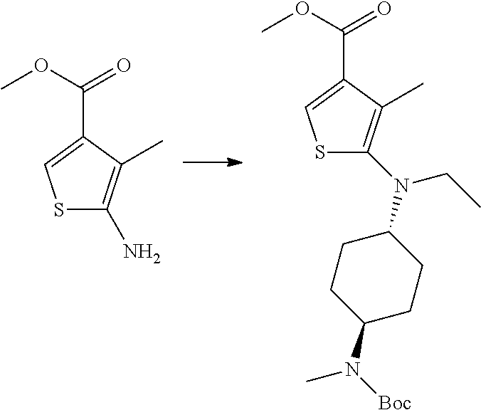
S1C(N)=C(C)C(C(OC)=O)=C1.S1C(N(C2CCC(N([Boc])C)CC2)CC)=C(C)C(C(OC)=O)=C1
